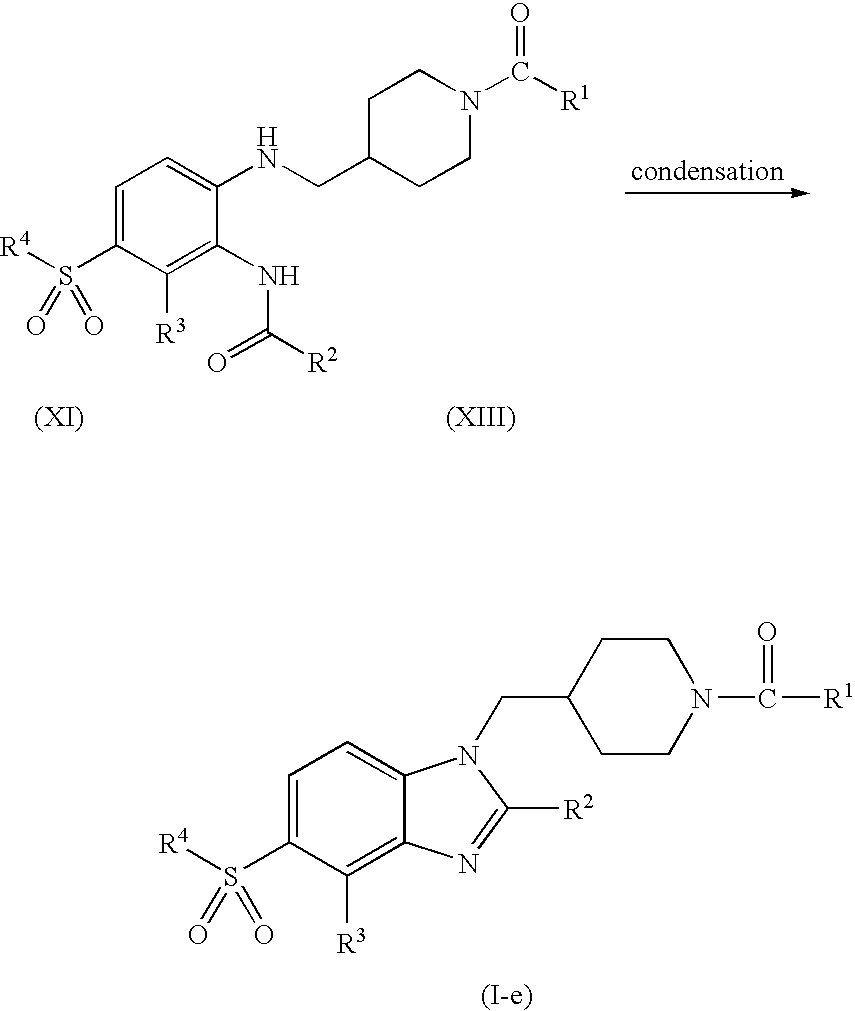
C1=C(S([R4])(=O)=O)C([R3])=C(NC([R2])=O)C(NCC2CCN(C([R1])=O)CC2)=C1.C1=C(S([R4])(=O)=O)C([R3])=C2C(=C1)N(CC1CCN(C([R1])=O)CC1)C([R2])=N2
